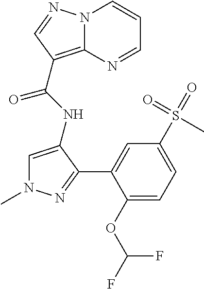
N12C(=C(C(NC3=CN(C)N=C3C3=CC(S(C)(=O)=O)=CC=C3OC(F)F)=O)C=N1)N=CC=C2
